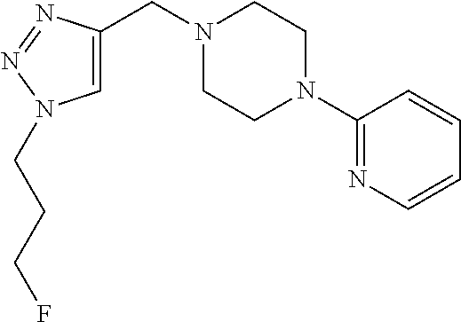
C1=C(CN2CCN(C3=NC=CC=C3)CC2)N=NN1CCCF
